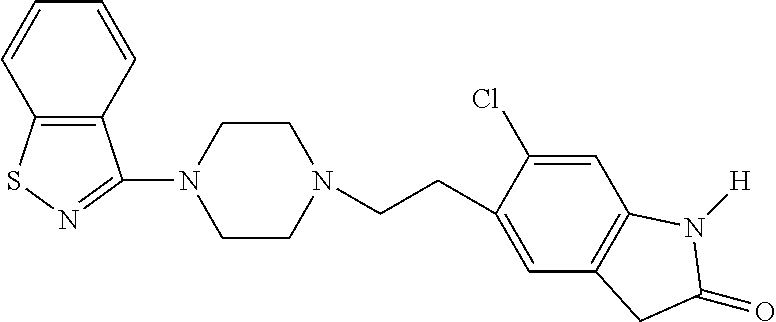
C12=C(SN=C1N1CCN(CCC3=CC4=C(C=C3Cl)N([H])C(=O)C4)CC1)C=CC=C2
